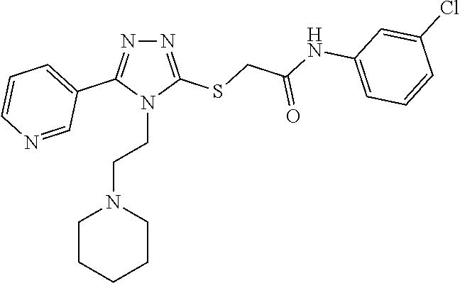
N1=C(SCC(NC2=CC=CC(Cl)=C2)=O)N(CCN2CCCCC2)C(C2=CC=CN=C2)=N1
